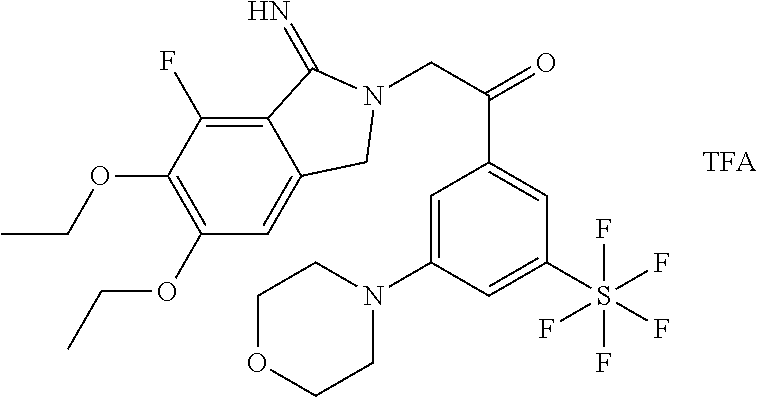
C12=C(F)C(OCC)=C(OCC)C=C1CN(CC(=O)C1=CC(S(F)(F)(F)(F)F)=CC(N3CCOCC3)=C1)C2=N
